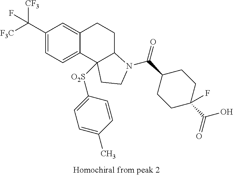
C1(C([F3C])([CF3])F)=CC=C2C(=C1)CCC1C2([O2S]C2=CC=C(C)C=C2)CCN1C(C1CCC(C(=O)O)(F)CC1)=O
